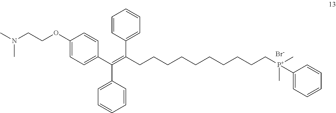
C1=CC(C(CCCCCCCCCC[P+](C)(C)C2=CC=CC=C2)=C(C2=CC=C(OCCN(C)C)C=C2)C2=CC=CC=C2)=CC=C1.[Br-]
